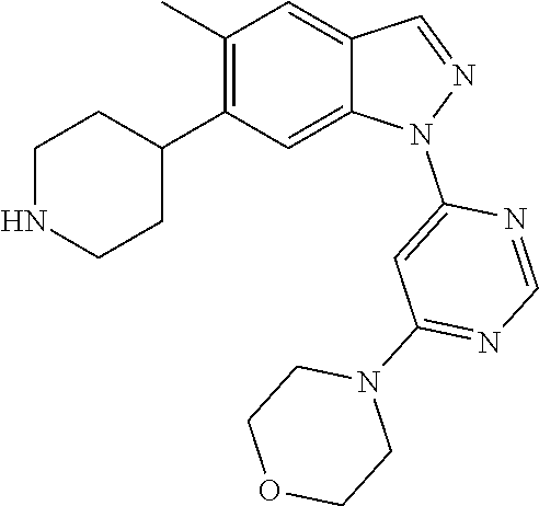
C1NCCC(C2=C(C)C=C3C(=C2)N(C2=CC(N4CCOCC4)=NC=N2)N=C3)C1
